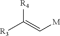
[R3]C(=C[M])[R4]
